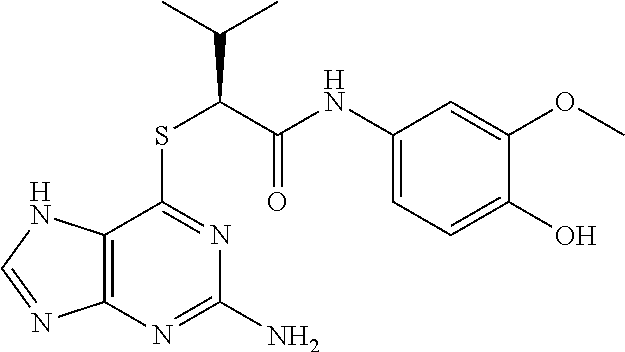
C12=C(N=C(N)N=C1SC(C(NC1=CC=C(O)C(OC)=C1)=O)C(C)C)N=CN2
